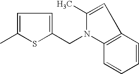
C1=C(C)SC(CN2C3=C(C=C2C)C=CC=C3)=C1
